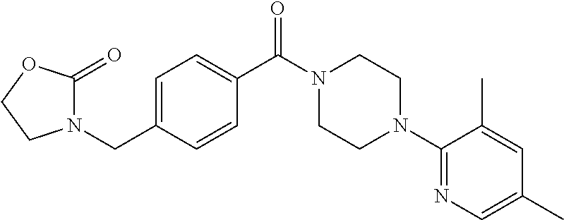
C1=C(CN2C(=O)OCC2)C=CC(C(N2CCN(C3=NC=C(C)C=C3C)CC2)=O)=C1
